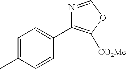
C1=C(C)C=CC(C2=C([CO2Me])OC=N2)=C1
